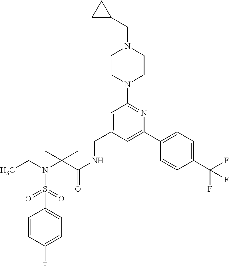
C1(S(N(CC)C2(C(NCC3=CC(N4CCN(CC5CC5)CC4)=NC(C4=CC=C(C(F)(F)F)C=C4)=C3)=O)CC2)(=O)=O)=CC=C(F)C=C1
